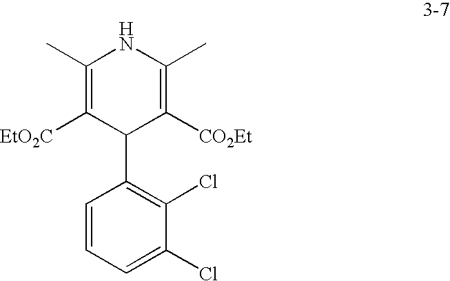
C1(C)=C([EtO2C])C(C2=C(Cl)C(Cl)=CC=C2)C([CO2Et])=C(C)N1
